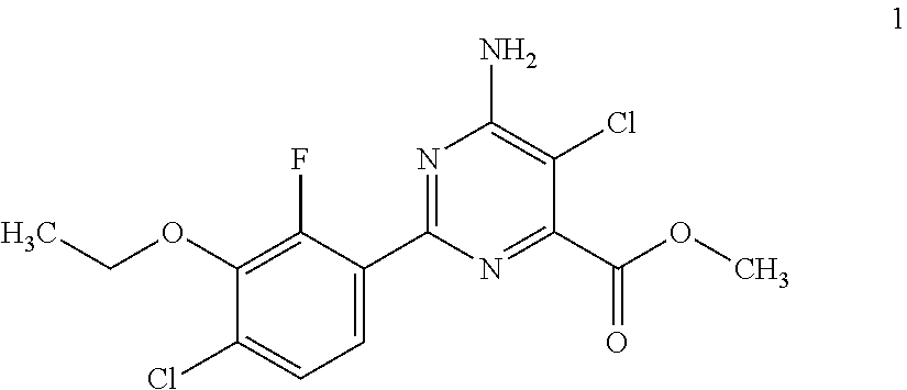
CCOC1=C(F)C(C2=NC(N)=C(Cl)C(C(OC)=O)=N2)=CC=C1Cl
